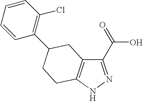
C1(C(=O)O)=NNC2=C1CC(C1=C(Cl)C=CC=C1)CC2
